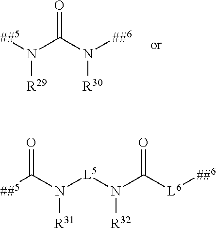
[##5]N(C(N([R30])[##6])=O)[R29].[##5]C(N([R31])[L5]N(C([L6][##6])=O)[R32])=O
